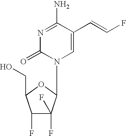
C1=C(C=CF)C(N)=NC(=O)N1C1C(F)(F)C(F)C(CO)O1
